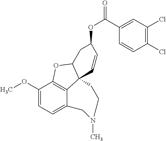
C1(OC)=CC=C2C3=C1OC1C3(C=CC(OC(=O)C3=CC(Cl)=C(Cl)C=C3)C1)CCN(C)C2
